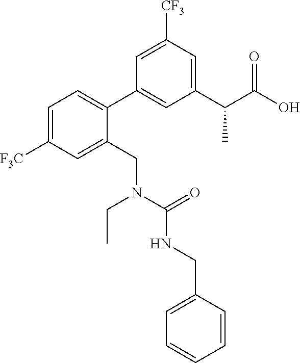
C1(C(C(O)=O)C)=CC([CF3])=CC(C2=CC=C([F3C])C=C2CN(C(=O)NCC2=CC=CC=C2)CC)=C1
